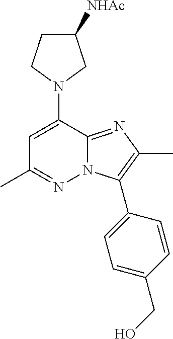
C1C([NHAc])CN(C2=CC(C)=NN3C2=NC(C)=C3C2=CC=C(CO)C=C2)C1
